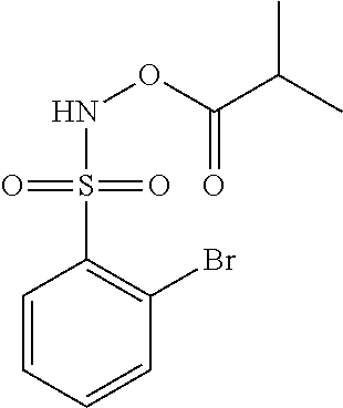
N(OC(=O)C(C)C)S(C1=C(Br)C=CC=C1)(=O)=O
